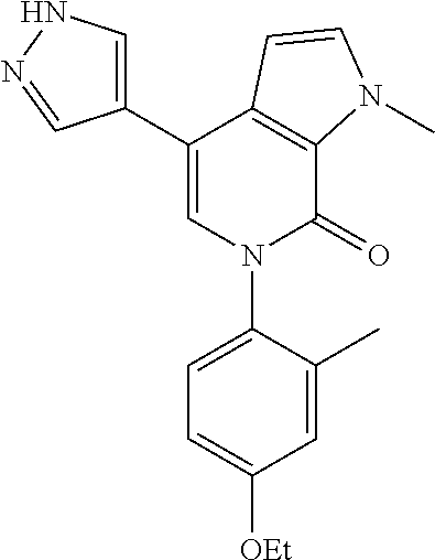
C1(C2=CN(C3=CC=C([OEt])C=C3C)C(=O)C3=C2C=CN3C)=CNN=C1
